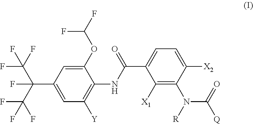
FC(F)(F)C(F)(C1=CC([Y])=C(NC(C2=CC=C([X2])C(N(C([Q])=O)[R])=C2[X1])=O)C(OC(F)F)=C1)C(F)(F)F
